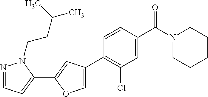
C1(C2=C(Cl)C=C(C(N3CCCCC3)=O)C=C2)=COC(C2=CC=NN2CCC(C)C)=C1
